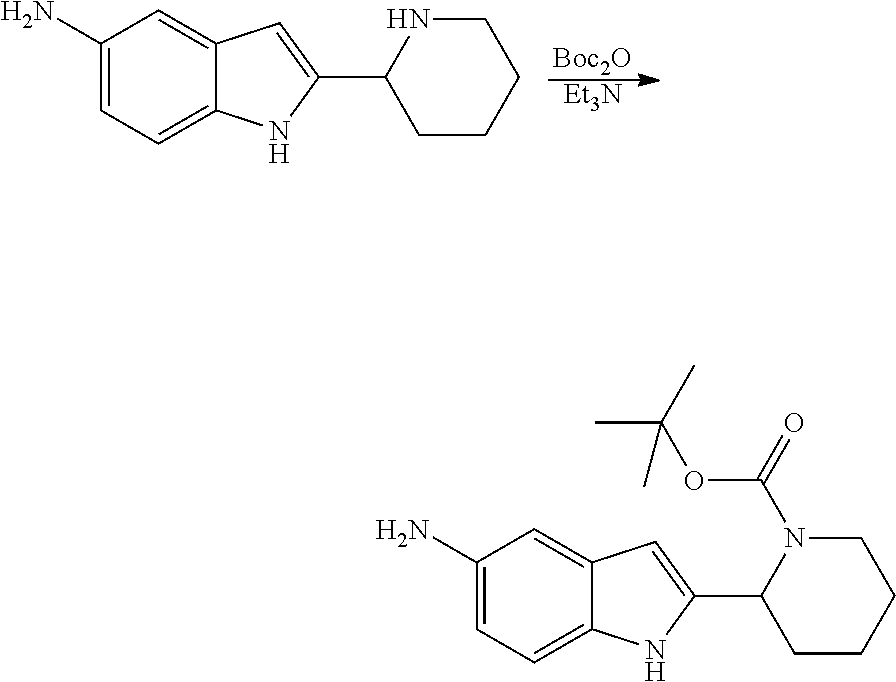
[Boc2O].[Et3N].C1(N)=CC=C2C(=C1)C=C(C1CCCCN1)N2.C1(N)=CC=C2C(=C1)C=C(C1CCCCN1C(OC(C)(C)C)=O)N2
